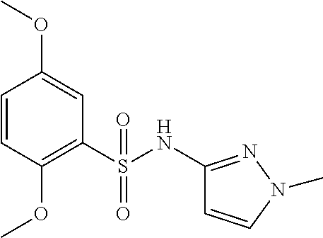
C1(NS(C2=C(OC)C=CC(OC)=C2)(=O)=O)=NN(C)C=C1
